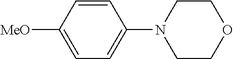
C1=C([MeO])C=CC(N2CCOCC2)=C1
